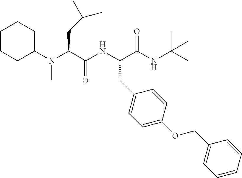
C(C(NC(C(NC(C)(C)C)=O)CC1=CC=C(OCC2=CC=CC=C2)C=C1)=O)(CC(C)C)N(C1CCCCC1)C
